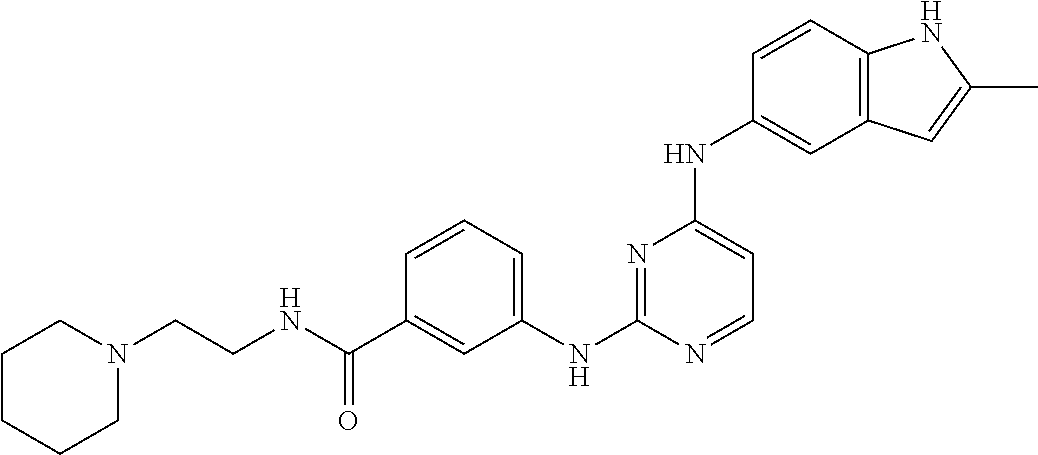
C1=CC=C(NC2=NC(NC3=CC4=C(C=C3)NC(C)=C4)=CC=N2)C=C1C(NCCN1CCCCC1)=O
